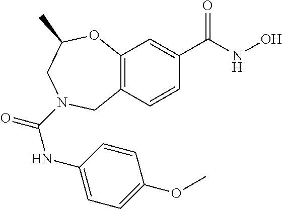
C1(C(NO)=O)=CC2=C(C=C1)CN(C(=O)NC1=CC=C(OC)C=C1)CC(C)O2
